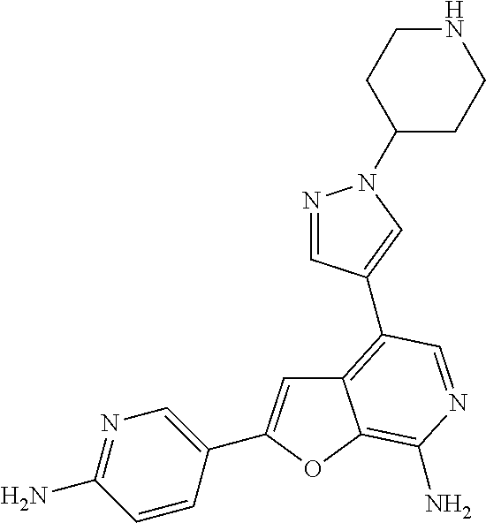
C12=C(C3=CN(C4CCNCC4)N=C3)C=NC(N)=C1OC(C1=CN=C(N)C=C1)=C2
